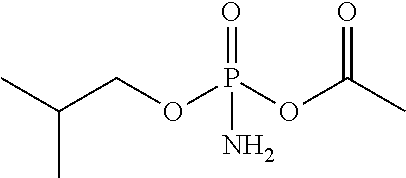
CC(COP(OC(C)=O)(=O)N)C
